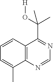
C1=CC2=C(C(C)=C1)N=CN=C2C(C)(O[H])C
